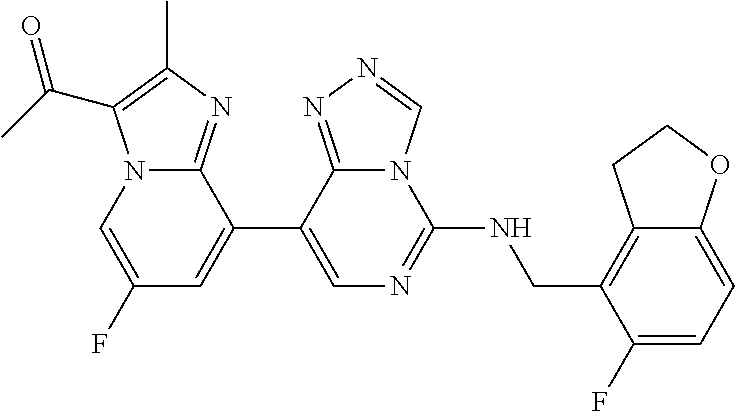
C1(F)=CN2C(=NC(C)=C2C(C)=O)C(C2=CN=C(NCC3=C4C(=CC=C3F)OCC4)N3C2=NN=C3)=C1
